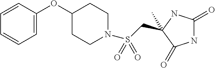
C(S(N1CCC(OC2=CC=CC=C2)CC1)(=O)=O)C1(C)NC(=O)NC1=O
